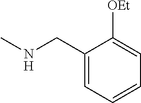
CNCC1=CC=CC=C1[OEt]
